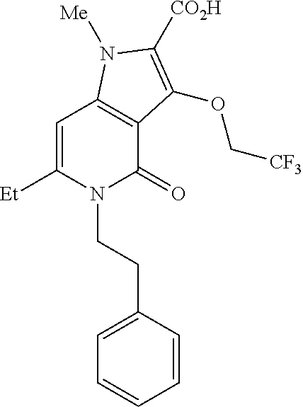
C1=C([Et])N(CCC2=CC=CC=C2)C(=O)C2=C1N([Me])C([CO2H])=C2OC[CF3]
